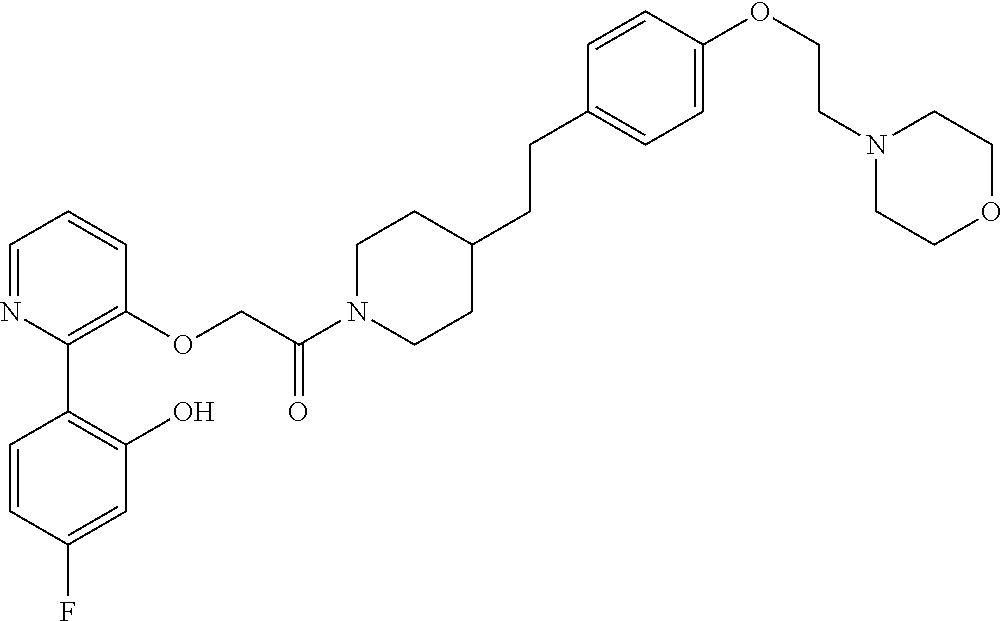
C1=NC(C2=C(O)C=C(F)C=C2)=C(OCC(N2CCC(CCC3=CC=C(OCCN4CCOCC4)C=C3)CC2)=O)C=C1
